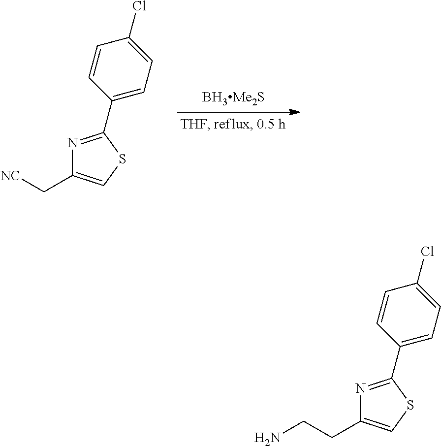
C1(C2=NC(C[NC])=CS2)=CC=C(Cl)C=C1.C1(C2=NC(CCN)=CS2)=CC=C(Cl)C=C1
